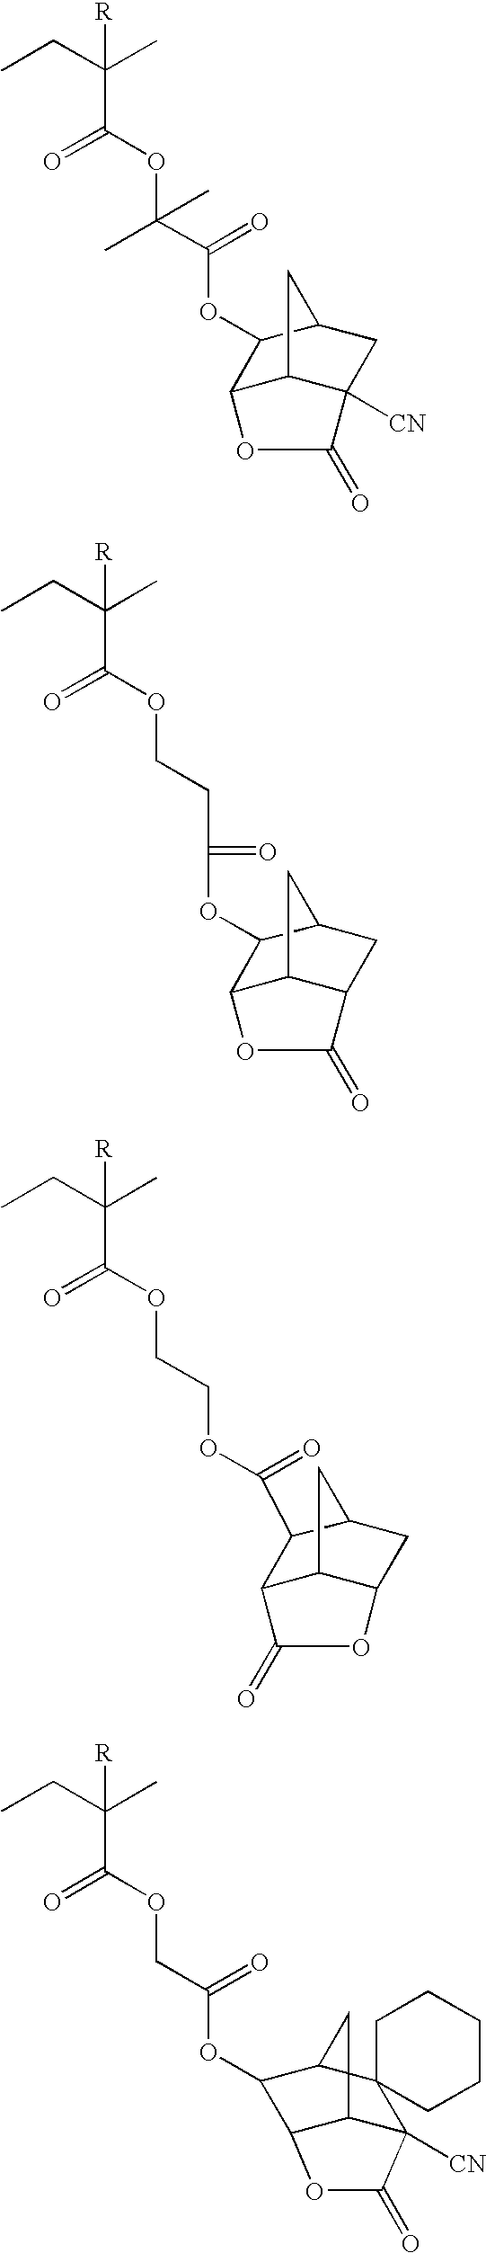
CCC(C)(C(=O)OC(C(OC1C2C3C([CN])(CC1C3)C(=O)O2)=O)(C)C)[R].CCC(C)(C(=O)OCCC(OC1C2C3C(CC1C3)C(=O)O2)=O)[R].CCC(C)(C(=O)OCCOC(=O)C1C2C3C(CC1C3)OC2=O)[R].CCC(C)(C(=O)OCC(=O)OC1C2C3C([CN])(C4(C1C3)CCCCC4)C(=O)O2)[R]
